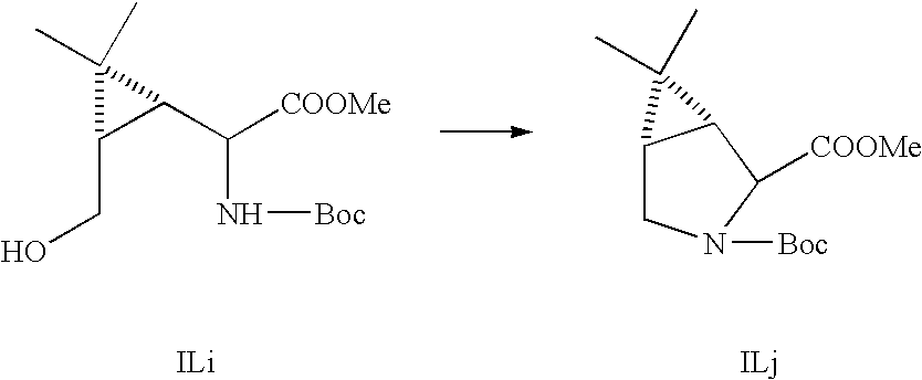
C1(CO)C(C(N[Boc])[COOMe])C1(C)C.[ILi].[ILj].[COOMe]C1N([Boc])CC2C1C2(C)C
